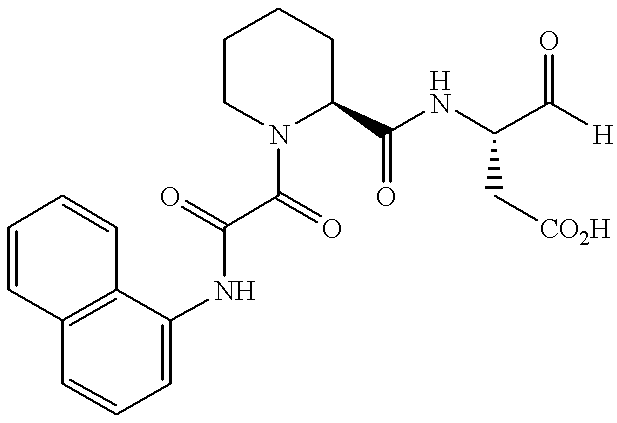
C1=CC2=C(C=C1)C(NC(=O)C(=O)N1C(C(NC(C([H])=O)C[CO2H])=O)CCCC1)=CC=C2
